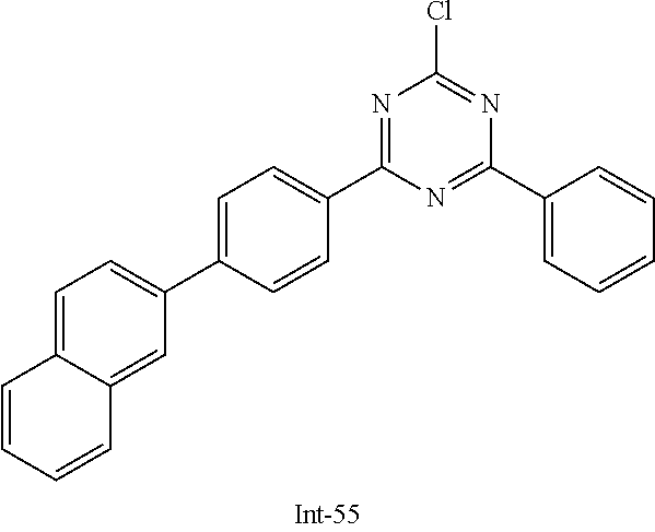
N1=C(C2=CC=C(C3=CC=C4C(=C3)C=CC=C4)C=C2)N=C(C2=CC=CC=C2)N=C1Cl
